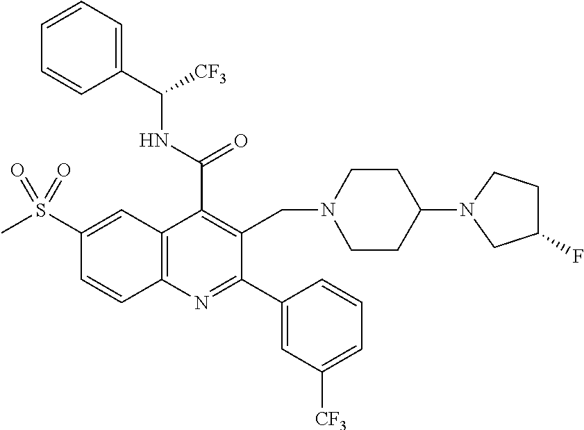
C1(C(NC([CF3])C2=CC=CC=C2)=O)=C(CN2CCC(N3CC(F)CC3)CC2)C(C2=CC([CF3])=CC=C2)=NC2=C1C=C(S(C)(=O)=O)C=C2
